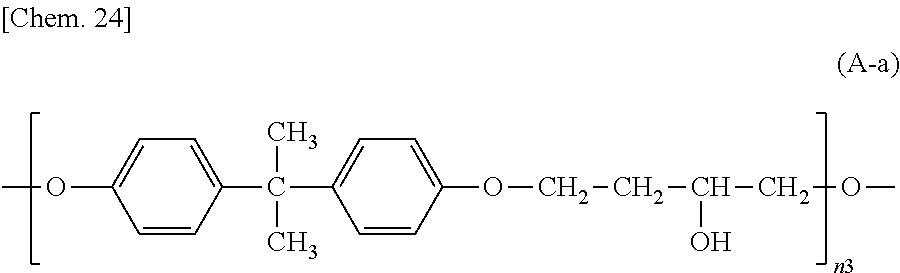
COC1=CC=C(C(C)(C)C2=CC=C(OCCC(O)COC)C=C2)C=C1
